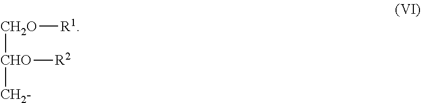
[CH2O]([CHO]([R2])[CH2-])[R1]
